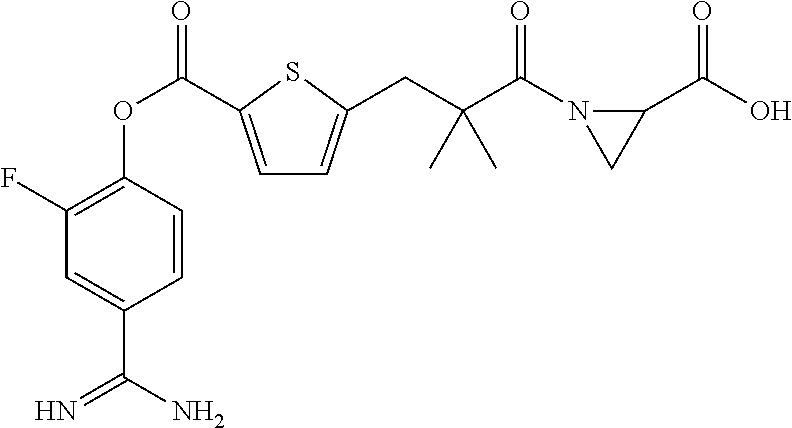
C1(F)=C(OC(=O)C2=CC=C(CC(C(=O)N3C(C(=O)O)C3)(C)C)S2)C=CC(C(N)=N)=C1
